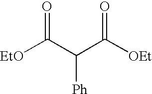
[EtO]C(C(C([OEt])=O)[Ph])=O
